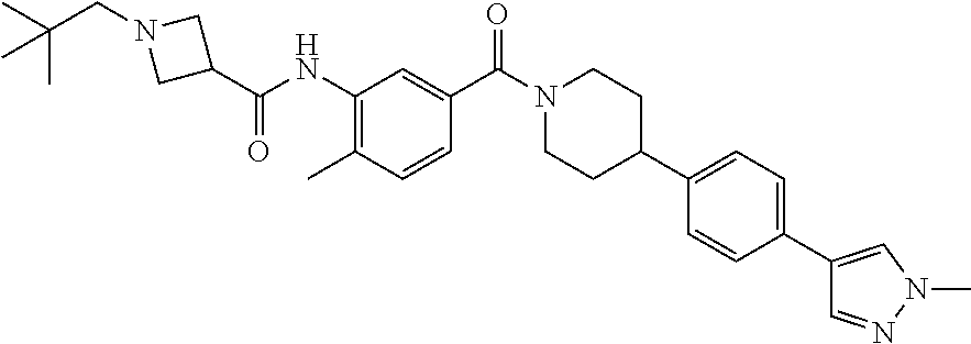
CC1=C(NC(C2CN(CC(C)(C)C)C2)=O)C=C(C(N2CCC(C3=CC=C(C4=CN(C)N=C4)C=C3)CC2)=O)C=C1
